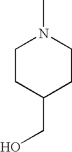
C1CC(CO)CCN1C
